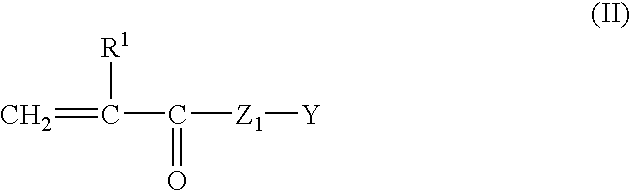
C=C(C([Z1][Y])=O)[R1]
